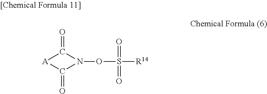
[A]1C(=O)N(OS(=O)(=O)[R14])C1=O
